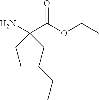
NC(CCCC)(C(=O)OCC)CC
